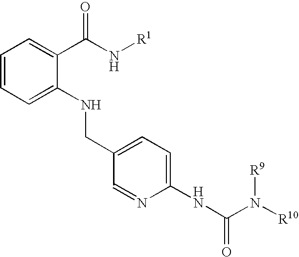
C1=CC=C(NCC2=CC=C(NC(N([R10])[R9])=O)N=C2)C(C(N[R1])=O)=C1
